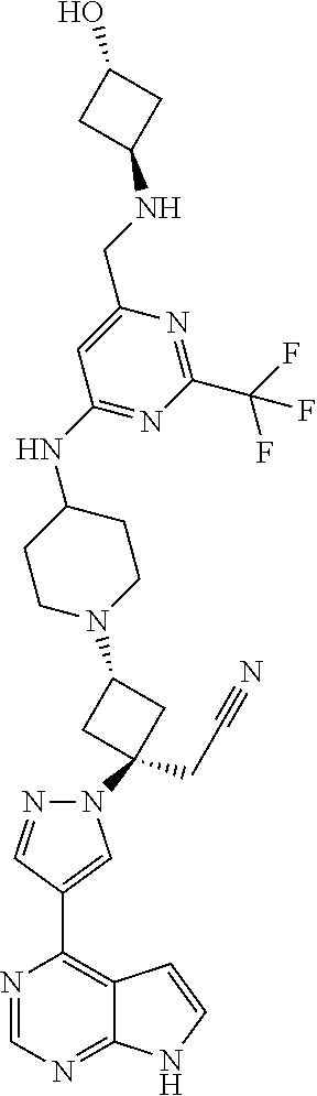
N1=CN=C2C(=C1C1=CN(C3(CC#N)CC(N4CCC(NC5=NC(C(F)(F)F)=NC(CNC6CC(O)C6)=C5)CC4)C3)N=C1)C=CN2
